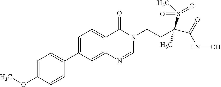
C1=C(OC)C=CC(C2=CC=C3C(=C2)N=CN(CCC(C(=O)NO)(S(C)(=O)=O)C)C3=O)=C1
